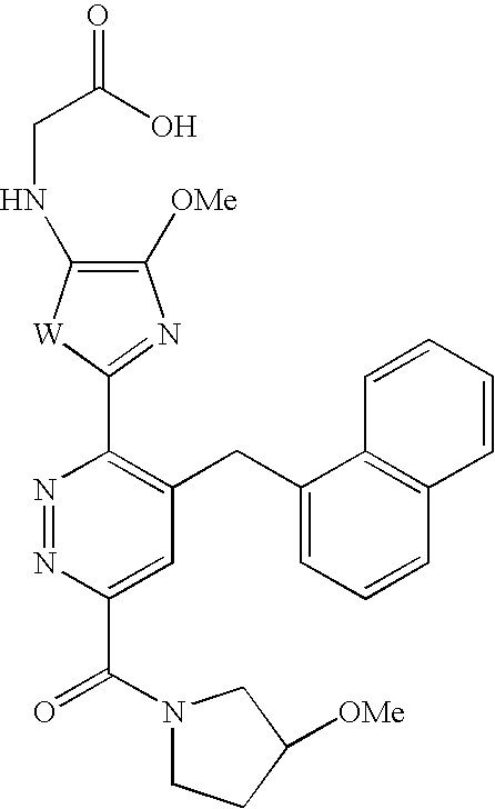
N1=NC(C(N2CCC([OMe])C2)=O)=CC(CC2=CC=CC3=C2C=CC=C3)=C1C1=NC([OMe])=C(NCC(=O)O)[W]1
